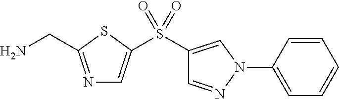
N1=C(CN)SC(S(C2=CN(C3=CC=CC=C3)N=C2)(=O)=O)=C1
